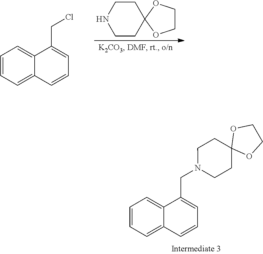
C1=CC=C2C(=C1)C(CN1CCC3(CC1)OCCO3)=CC=C2.C1CC2(CCN1)OCCO2.C1=CC=C2C(=C1)C(CCl)=CC=C2
